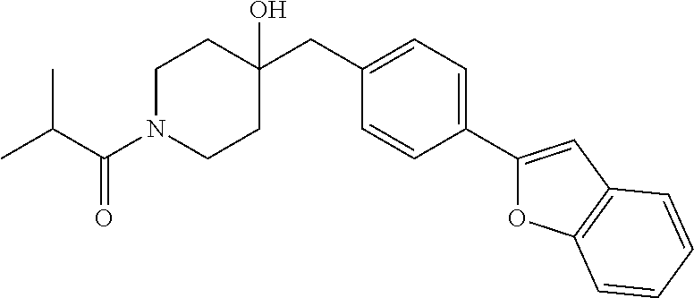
C1(CC2(O)CCN(C(C(C)C)=O)CC2)=CC=C(C2=CC3=C(O2)C=CC=C3)C=C1
